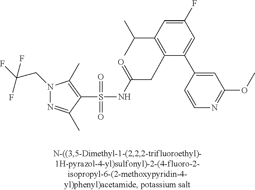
S(=O)(=O)(NC(CC1=C(C(C)C)C=C(F)C=C1C1=CC(OC)=NC=C1)=O)C1=C(C)N(CC(F)(F)F)N=C1C
